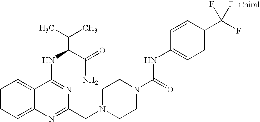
C1=CC=C2C(=C1)C(NC(C(N)=O)C(C)C)=NC(CN1CCN(C(NC3=CC=C(C(F)(F)F)C=C3)=O)CC1)=N2
